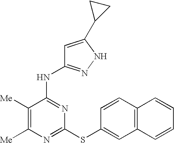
C1([Me])=C([Me])C(NC2=NNC(C3CC3)=C2)=NC(SC2=CC3=C(C=C2)C=CC=C3)=N1
